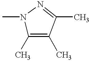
CN1C(C)=C(C)C(C)=N1
